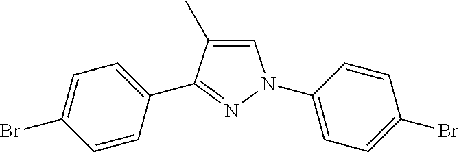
C1=C(C)C(C2=CC=C(Br)C=C2)=NN1C1=CC=C(Br)C=C1
